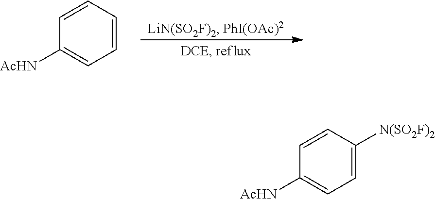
C1=CC=CC=C1[AcHN].C1=CC([N(SO2F)2])=CC=C1[AcHN]
